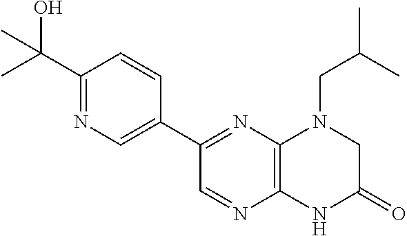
C1(C(C)(O)C)=NC=C(C2=NC3=C(N=C2)NC(=O)CN3CC(C)C)C=C1
